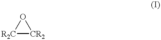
[R2C]1[CR2]O1
